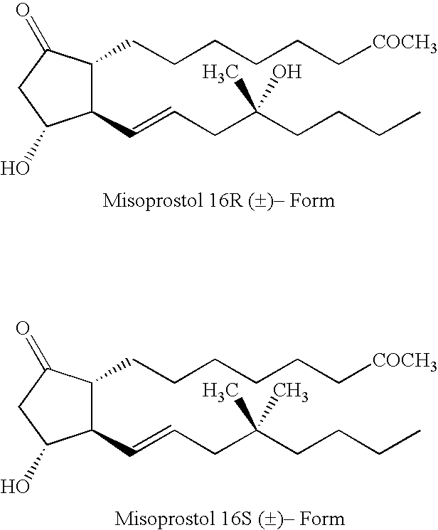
C1(C=CCC(CCCC)(C)O)C(CCCCCC[COCH3])C(=O)CC1O.C1(C=CCC(CCCC)(C)C)C(CCCCCC[COCH3])C(=O)CC1O
